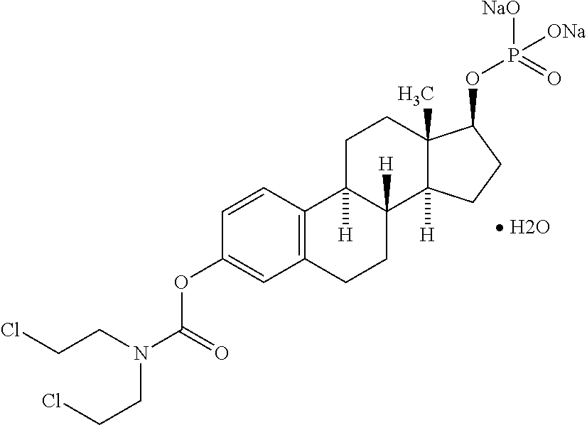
C1=CC2=C(C=C1OC(=O)N(CCCl)CCCl)CCC1([H])C2([H])CCC2(C)C1([H])CCC2OP([NaO])(=O)[ONa]
